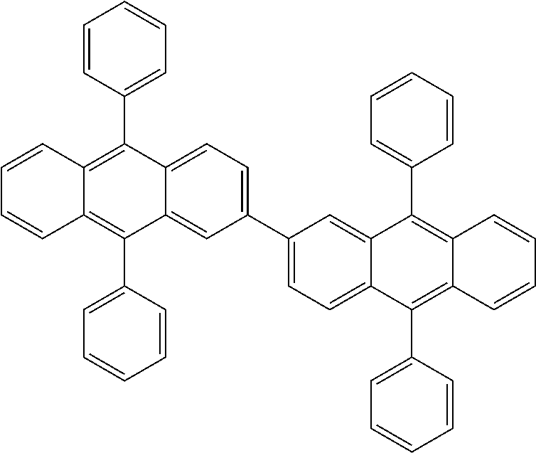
C1(C2=C3C(=C(C4=CC=CC=C4)C4=CC(C5=CC=C6C(=C5)C(C5=CC=CC=C5)=C5C(=C6C6=CC=CC=C6)C=CC=C5)=CC=C24)C=CC=C3)=CC=CC=C1
